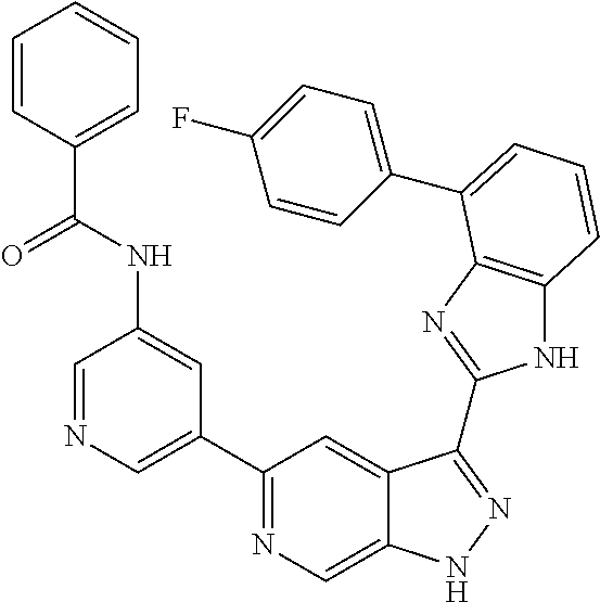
C1=NC=C(C2=NC=C3C(=C2)C(C2=NC4=C(N2)C=CC=C4C2=CC=C(F)C=C2)=NN3)C=C1NC(C1=CC=CC=C1)=O
